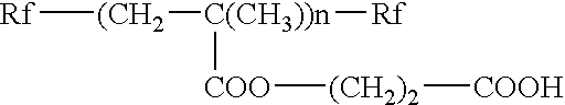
[Rf][(CH2][C(CH3))n]([Rf])[COO][(CH2)2][COOH]
